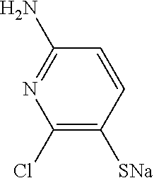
C1(Cl)=C([SNa])C=CC(N)=N1
